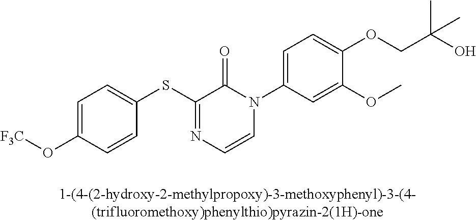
C1(SC2=NC=CN(C3=CC=C(OCC(O)(C)C)C(OC)=C3)C2=O)=CC=C(O[F3C])C=C1
